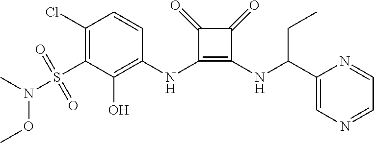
C1(Cl)=C(S(N(OC)C)(=O)=O)C(O)=C(NC2=C(NC(CC)C3=CN=CC=N3)C(=O)C2=O)C=C1
